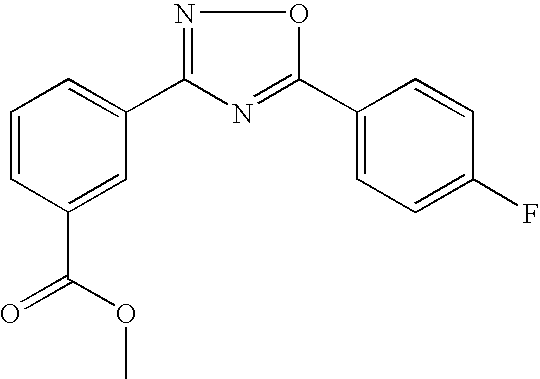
C1=CC(C(=O)OC)=CC(C2=NOC(C3=CC=C(F)C=C3)=N2)=C1
